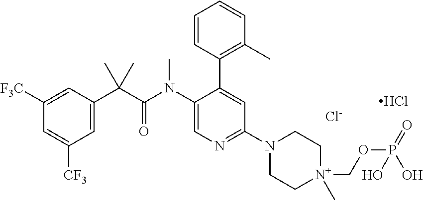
C1=C(C(C(N(C2=CN=C(N3CC[N+](C)(COP(=O)(O)O)CC3)C=C2C2=C(C)C=CC=C2)C)=O)(C)C)C=C([F3C])C=C1[CF3].Cl.[Cl-]
